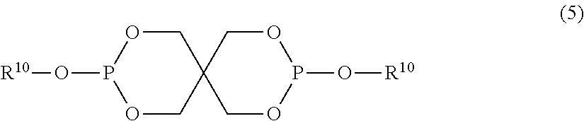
O1CC2(COP1O[R10])COP(O[R10])OC2
